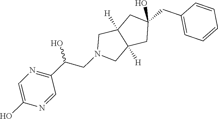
OC(CN1CC2([H])C([H])(C1)CC(CC1=CC=CC=C1)(O)C2)C1=NC=C(O)N=C1
